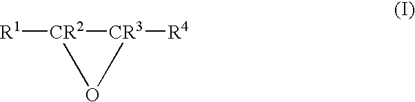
[R1][CR2]1[CR3]([R4])O1
